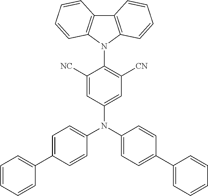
C12=C(N(C3=C([CN])C=C(N(C4=CC=C(C5=CC=CC=C5)C=C4)C4=CC=C(C5=CC=CC=C5)C=C4)C=C3[NC])C3=C1C=CC=C3)C=CC=C2
